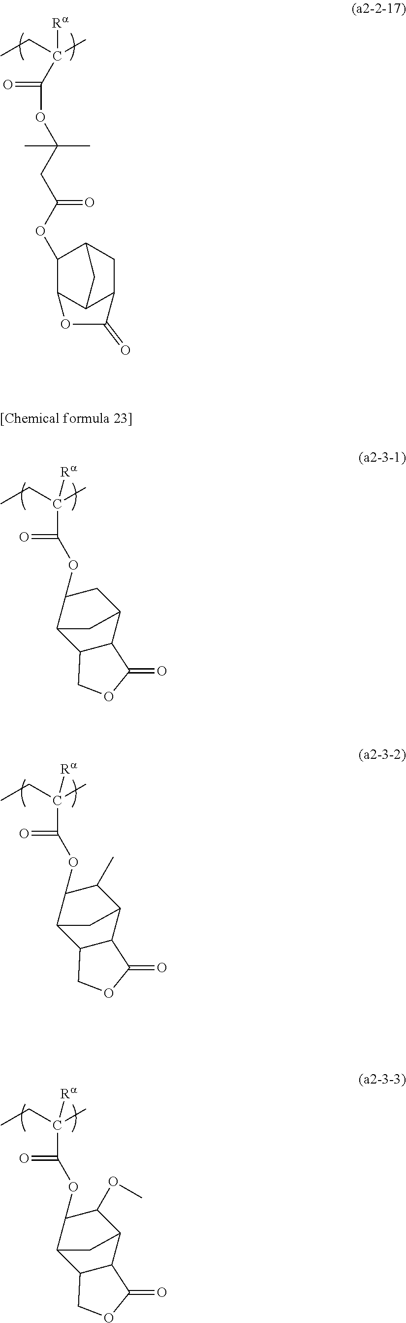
CCC(C)([Ra])C(=O)OC1CC2C3C(C1C2)COC3=O.CCC(C)([Ra])C(=O)OC1C(C)C2C3C(C1C2)COC3=O.CCC(C)([Ra])C(=O)OC1C(OC)C2C3C(C1C2)COC3=O.CCC(C)([Ra])C(=O)OC(CC(OC1C2C3C(CC1C3)C(=O)O2)=O)(C)C
